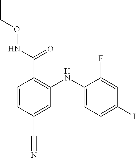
C1=CC(C#N)=CC(NC2=CC=C(I)C=C2F)=C1C(NOCC)=O
